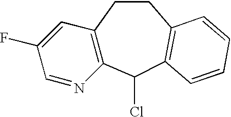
C12=C(C(Cl)C3=C(CC1)C=CC=C3)N=CC(F)=C2
